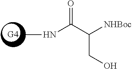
N(C(C(CO)[NHBoc])=O)C
